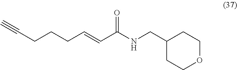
C1(CNC(C=CCCCC#C)=O)CCOCC1
